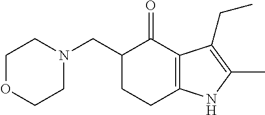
C1OCCN(CC2CCC3=C(C2=O)C(CC)=C(C)N3)C1
